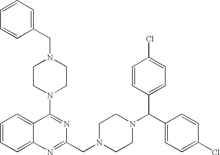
C1=CC=C2C(=C1)C(N1CCN(CC3=CC=CC=C3)CC1)=NC(CN1CCN(C(C3=CC=C(Cl)C=C3)C3=CC=C(Cl)C=C3)CC1)=N2
